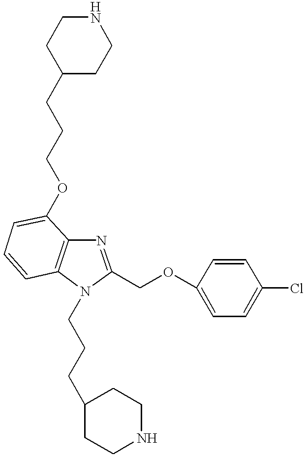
C1(CCCOC2=CC=CC3=C2N=C(COC2=CC=C(Cl)C=C2)N3CCCC2CCNCC2)CCNCC1
